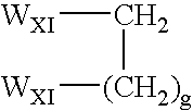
[WXI]C[(CH2)g][WXI]
